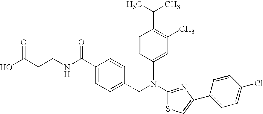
N(C1=NC(C2=CC=C(Cl)C=C2)=CS1)(CC1=CC=C(C(NCCC(O)=O)=O)C=C1)C1=CC(C)=C(C(C)C)C=C1
